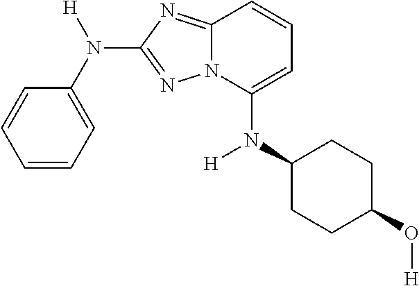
C1=CC=C(N([H])C2=NN3C(=N2)C=CC=C3N(C2CCC(O[H])CC2)[H])C=C1
